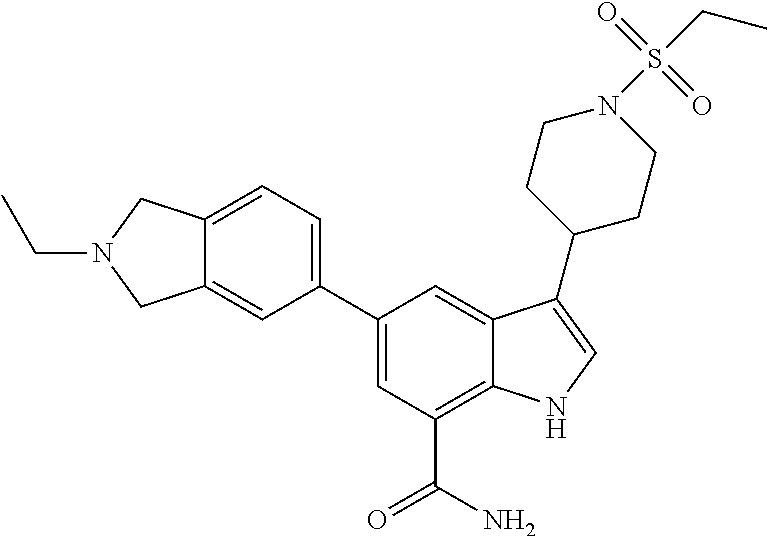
C1=C(C2=CC=C3C(=C2)CN(CC)C3)C=C2C(=C1C(N)=O)NC=C2C1CCN(S(CC)(=O)=O)CC1
